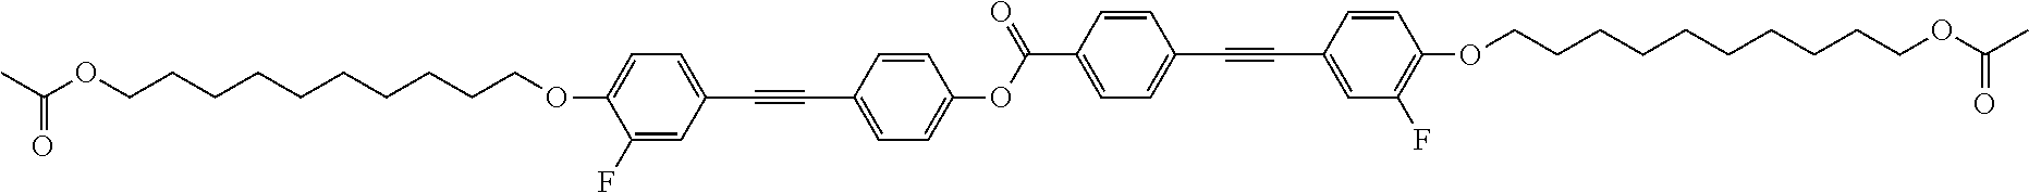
CC(OCCCCCCCCCCOC1=CC=C(C#CC2=CC=C(OC(C3=CC=C(C#CC4=CC(F)=C(OCCCCCCCCCCOC(C)=O)C=C4)C=C3)=O)C=C2)C=C1F)=O
